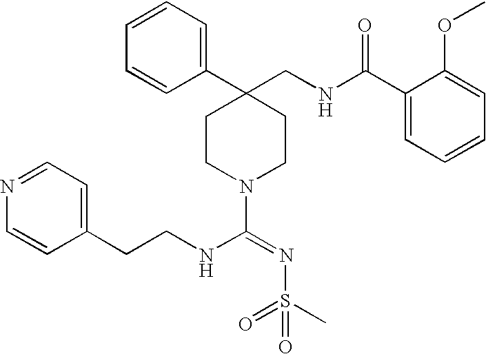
C1(C2(CNC(C3=CC=CC=C3OC)=O)CCN(C(=NS(C)(=O)=O)NCCC3=CC=NC=C3)CC2)=CC=CC=C1
